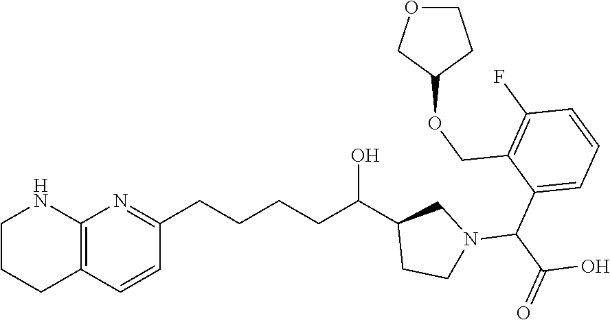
C12=C(C=CC(CCCCC(C3CCN(C(C4=CC=CC(F)=C4COC4CCOC4)C(O)=O)C3)O)=N1)CCCN2
